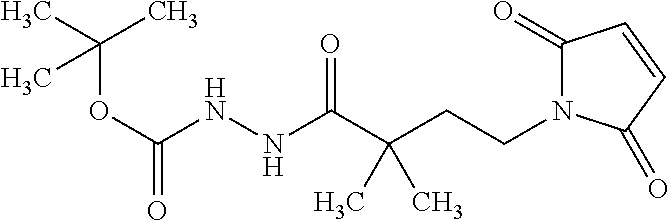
C1(=O)N(CCC(C(NNC(OC(C)(C)C)=O)=O)(C)C)C(=O)C=C1
